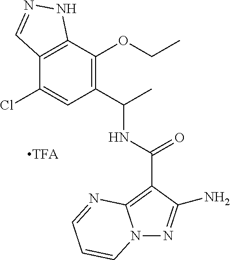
C12=C(C(OCC)=C(C(C)NC(=O)C3=C4N(N=C3N)C=CC=N4)C=C1Cl)NN=C2
